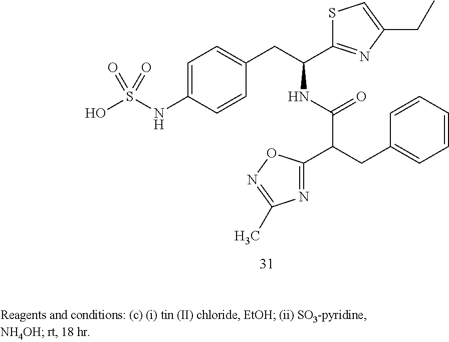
C1=C(NS(O)(=O)=O)C=CC(CC(NC(C(CC2=CC=CC=C2)C2=NC(C)=NO2)=O)C2=NC(CC)=CS2)=C1
